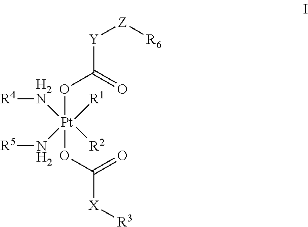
[R4][H2N][Pt](N[R5])(OC(=O)[Y][Z][R6])(OC(=O)[X][R3])([R1])[R2]
